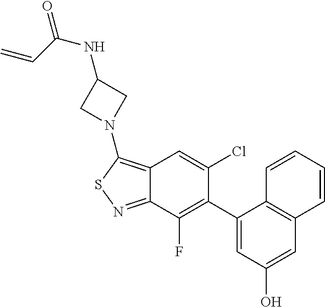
C12=C(N3CC(NC(C=C)=O)C3)SN=C1C(F)=C(C1=CC(O)=CC3=C1C=CC=C3)C(Cl)=C2
